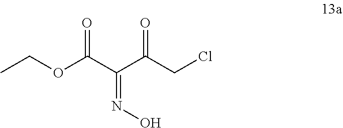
O=C(OCC)C(=NO)C(=O)CCl
